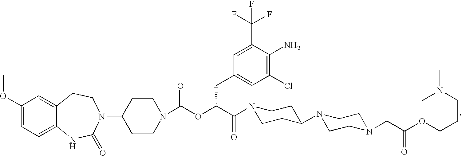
C1(OC)=CC=C2C(=C1)CCN(C1CCN(C(OC(C(=O)N3CCC(N4CCN(CC(OCCCN(C)C)=O)CC4)CC3)CC3=CC(Cl)=C(N)C(C(F)(F)F)=C3)=O)CC1)C(=O)N2
